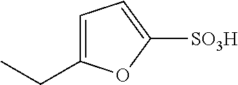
C1=C(CC)OC([SO3H])=C1
